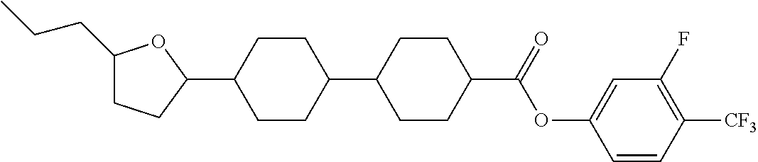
C1(CCC)CCC(C2CCC(C3CCC(C(OC4=CC(F)=C([CF3])C=C4)=O)CC3)CC2)O1
